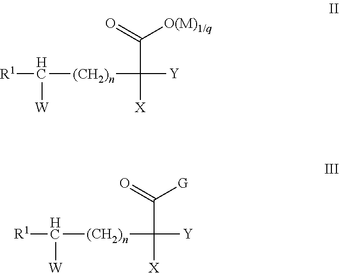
[R1]C([(CH2)n]C(C(=O)[O(M)1/q])([Y])[X])[W].[R1]C([(CH2)n]C(C(=O)[G])([Y])[X])[W]
